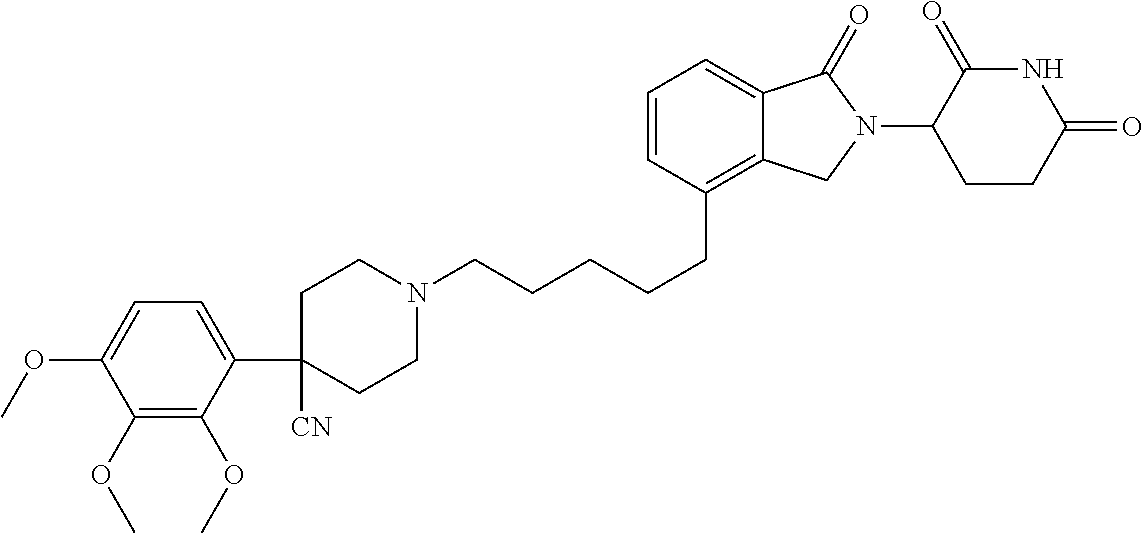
C1N(CCCCCC2=C3C(=CC=C2)C(=O)N(C2C(=O)NC(=O)CC2)C3)CCC(C2=CC=C(OC)C(OC)=C2OC)([CN])C1
